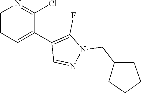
C1=CC=C(C2=C(F)N(CC3CCCC3)N=C2)C(Cl)=N1
